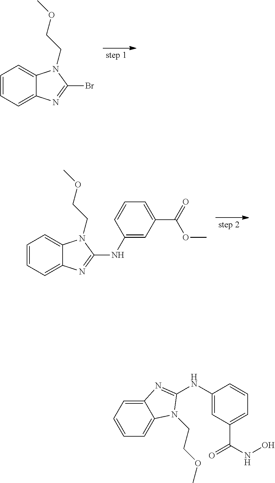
C1=CC=C2C(=C1)N(CCOC)C(Br)=N2.C1=CC=C2C(=C1)N(CCOC)C(NC1=CC(C(=O)OC)=CC=C1)=N2.C1=CC=C2C(=C1)N(CCOC)C(NC1=CC(C(=O)NO)=CC=C1)=N2
